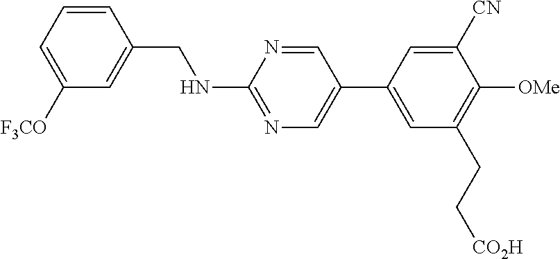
C1=CC(CNC2=NC=C(C3=CC(CC[CO2H])=C([OMe])C([CN])=C3)C=N2)=CC([F3CO])=C1
